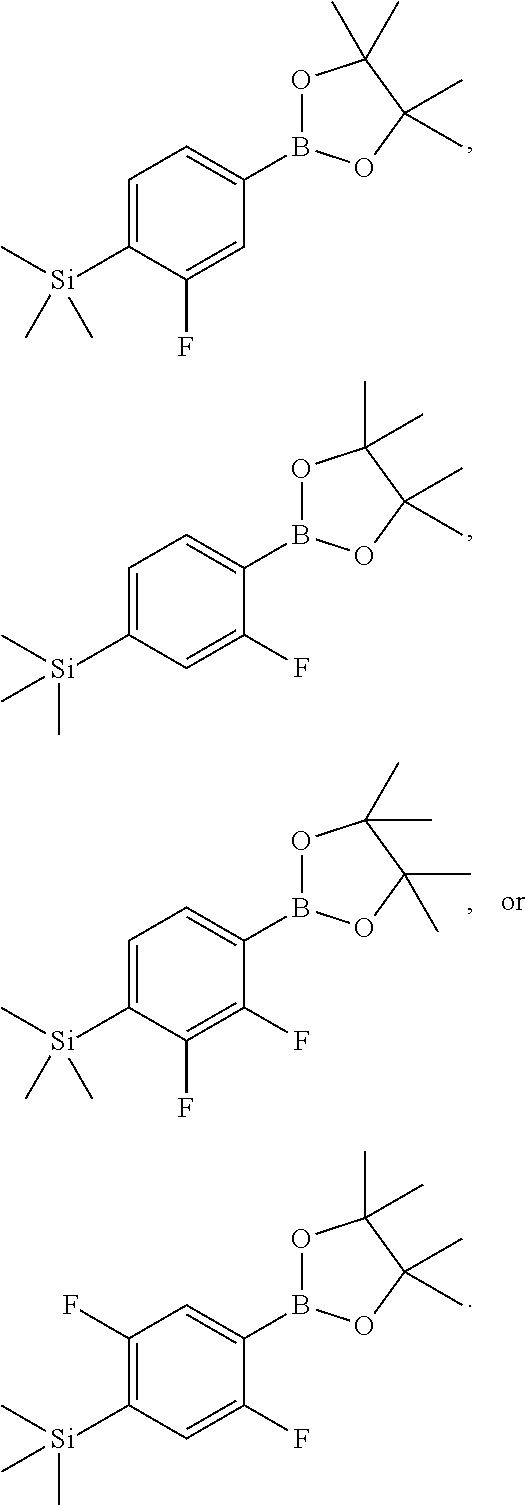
C1=C([Si](C)(C)C)C(F)=CC(B2OC(C)(C)C(C)(C)O2)=C1.C1=C([Si](C)(C)C)C=C(F)C(B2OC(C)(C)C(C)(C)O2)=C1.C1=C([Si](C)(C)C)C(F)=C(F)C(B2OC(C)(C)C(C)(C)O2)=C1.C1(F)=C([Si](C)(C)C)C=C(F)C(B2OC(C)(C)C(C)(C)O2)=C1
